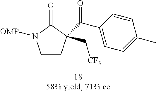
C1CC(C(C2=CC=C(C)C=C2)=O)(C[CF3])C(=O)N1[OMP]
